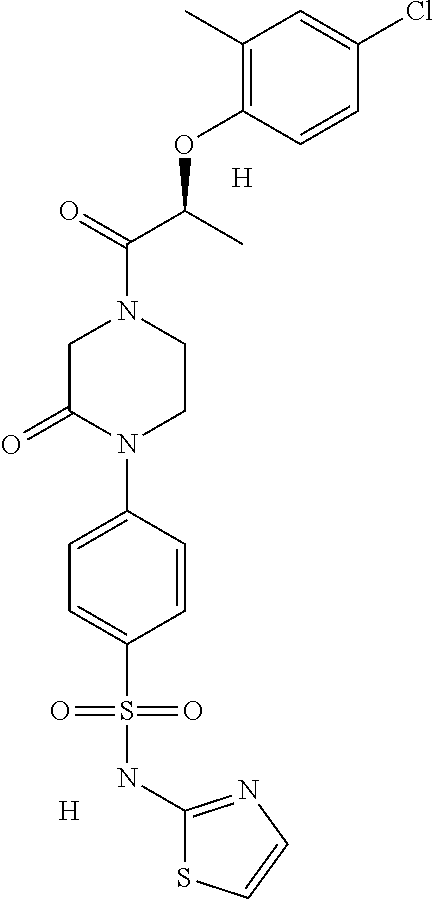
C1(C)=C(OC(C(=O)N2CCN(C3=CC=C(S(NC4=NC=CS4)(=O)=O)C=C3)C(=O)C2)C)C=CC(Cl)=C1.[H].[H]
